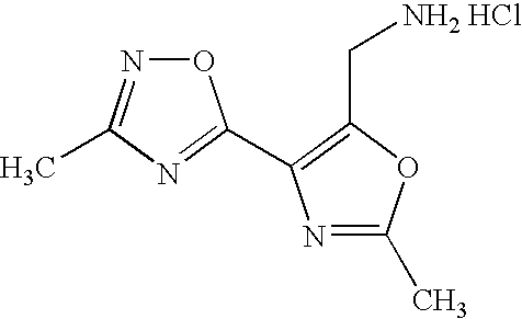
N1=C(C)OC(C[NH2 HCl])=C1C1=NC(C)=NO1
